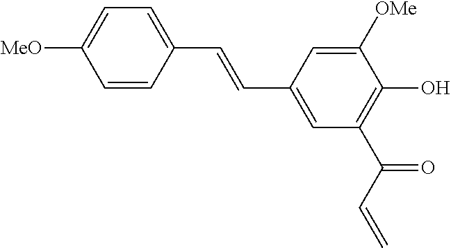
[MeO]C1=CC=C(C=CC2=CC(C(C=C)=O)=C(O)C([OMe])=C2)C=C1
